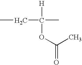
CCC([H])(C)OC(C)=O
